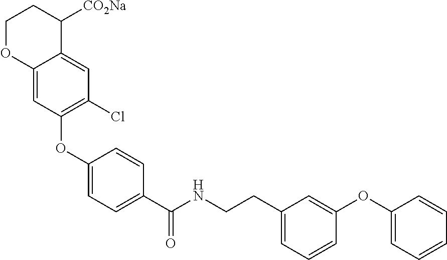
C1(OC2=C(Cl)C=C3C(=C2)OCCC3[CO2Na])=CC=C(C(NCCC2=CC=CC(OC3=CC=CC=C3)=C2)=O)C=C1
